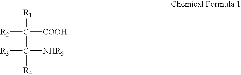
[R2]C([R1])([COOH])C([R3])([NHR5])[R4]
